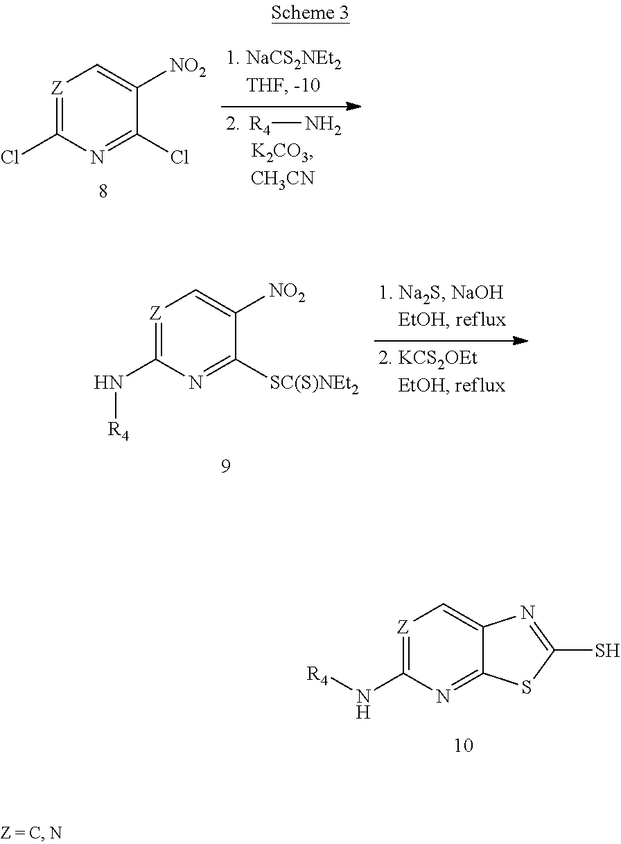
[Z]1=C(N[R4])N=C2C(=C1)N=C(S)S2.[Z]1=C(Cl)N=C(Cl)C([NO2])=C1.[R4]N.[Z]1=C(N[R4])N=C([SC(S)NEt2])C([NO2])=C1
